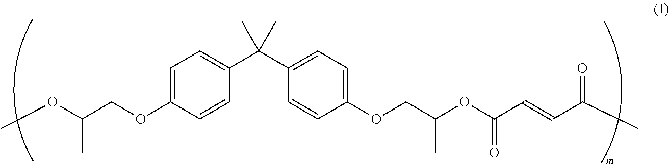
C1=C(OCC(OC)C)C=CC(C(C2=CC=C(OCC(OC(C=CC(=O)C)=O)C)C=C2)(C)C)=C1
